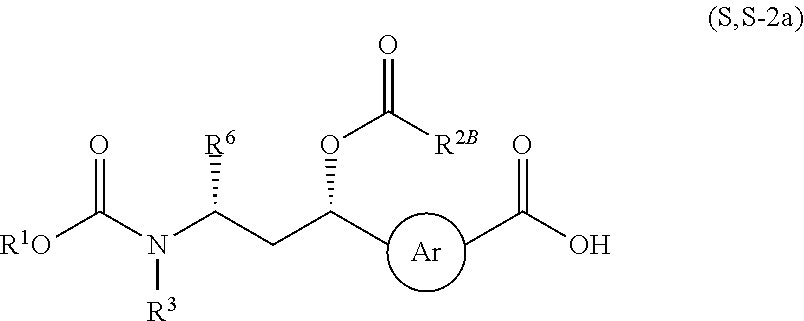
[Ar].[R1O]C(N(C(CC(C)OC([R2B])=O)[R6])[R3])=O.CC(O)=O
